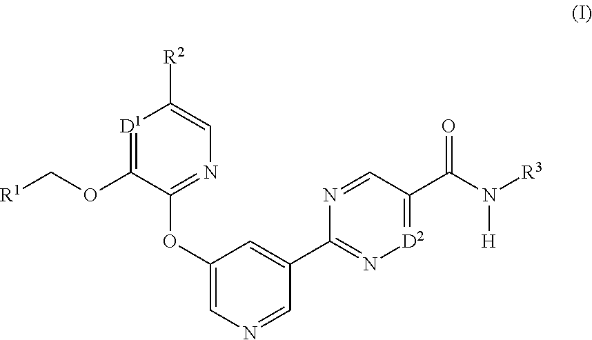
[D1]1=C(OC[R1])C(OC2=CN=CC(C3=N[D2]=C(C(N([R3])[H])=O)C=N3)=C2)=NC=C1[R2]
